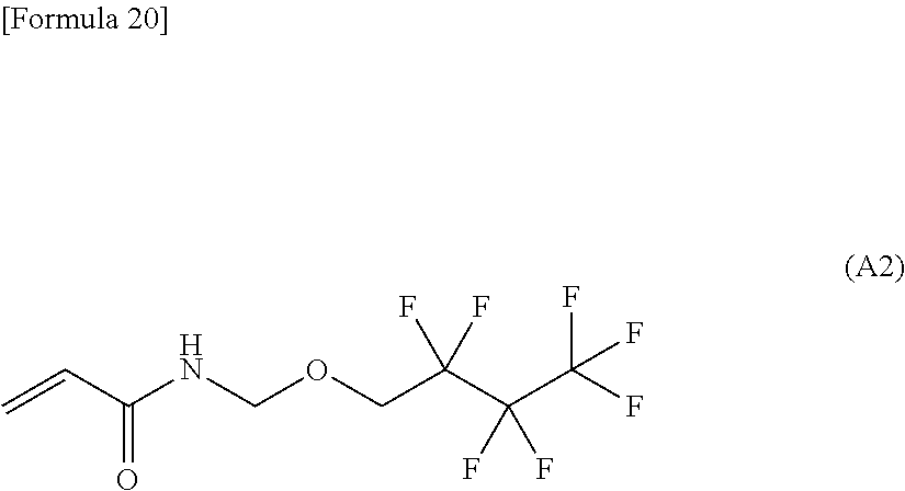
C=CC(NCOCC(C(C(F)(F)F)(F)F)(F)F)=O
